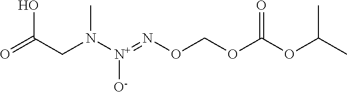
O=C(CN([N+](=NOCOC(OC(C)C)=O)[O-])C)O
